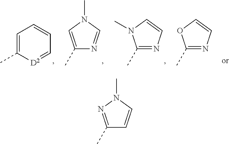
C1(C)=NN(C)C=C1.C1(C)=CN(C)C=N1.C1=C(C)[D2]=CC=C1.C1(C)=NC=CN1C.C1(C)=NC=CO1
